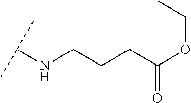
C(CCC(=O)OCC)NC(C)C
